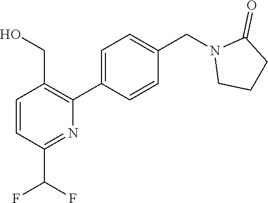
C1CN(CC2=CC=C(C3=C(CO)C=CC(C(F)F)=N3)C=C2)C(=O)C1
